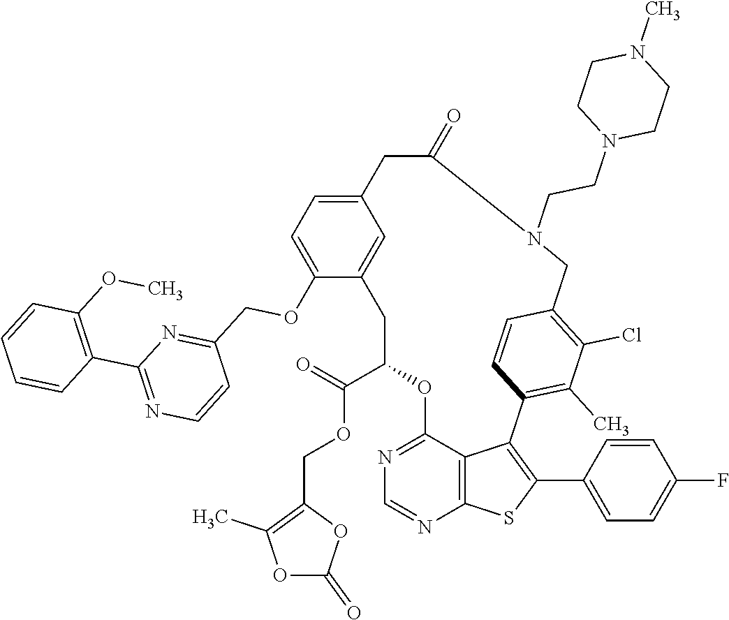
C1C(C(=O)OCC2=C(C)OC(=O)O2)OC2=NC=NC3=C2C(=C(C2=CC=C(F)C=C2)S3)C2=C(C)C(Cl)=C(C=C2)CN(CCN2CCN(C)CC2)C(=O)CC2=CC=C(OCC3=NC(C4=C(OC)C=CC=C4)=NC=C3)C1=C2
